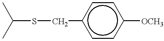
C(SCc1ccc([OCH3])cc1)(C)C
